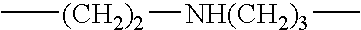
C[(CH2)2][NH(CH2)3]C
